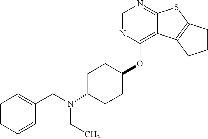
C1(CN(C2CCC(OC3=C4C(=NC=N3)SC3=C4CCC3)CC2)CC)=CC=CC=C1
